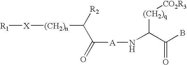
[R1][X][(CH2)n]C(C(=O)[A]NC([(CH2)q][CO2R3])C(B)=O)[R2]
